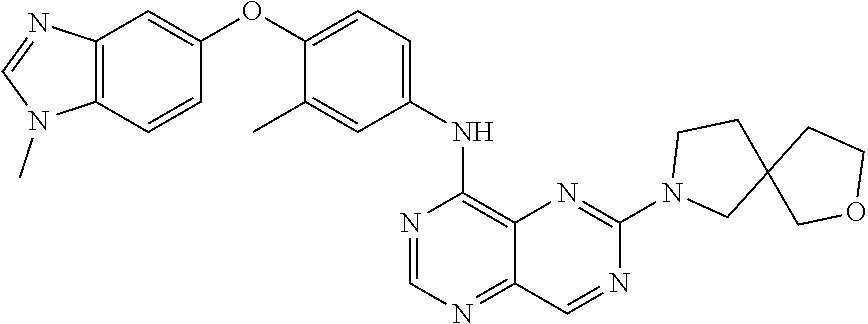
C12=C(C=CC(OC3=CC=C(NC4=C5C(=NC=N4)C=NC(N4CC6(CC4)COCC6)=N5)C=C3C)=C1)N(C)C=N2
